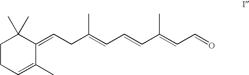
C1CC=C(C)C(=CCC(=CC=CC(=CC=O)C)C)C1(C)C
